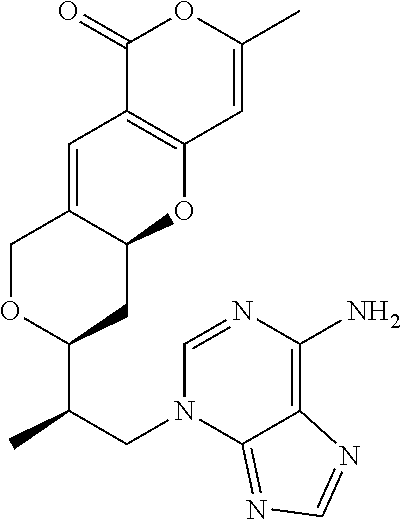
C1(=O)C2=C(C=C(C)O1)OC1C(=C2)COC(C(C)CN2C3=NC=NC3=C(N)N=C2)C1
